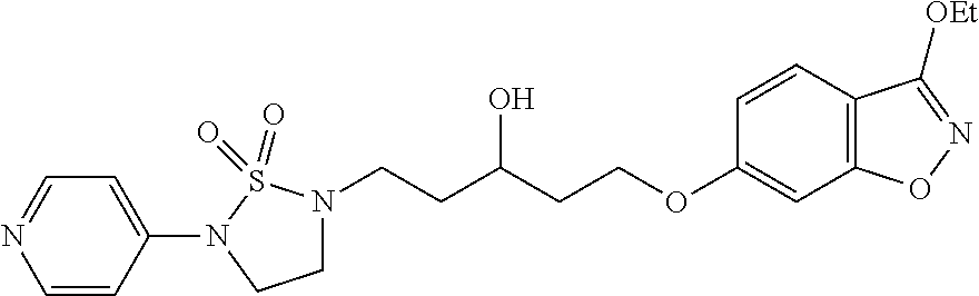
C1(N2CCN(CCC(CCOC3=CC4=C(C=C3)C([OEt])=NO4)O)S2(=O)=O)=CC=NC=C1
